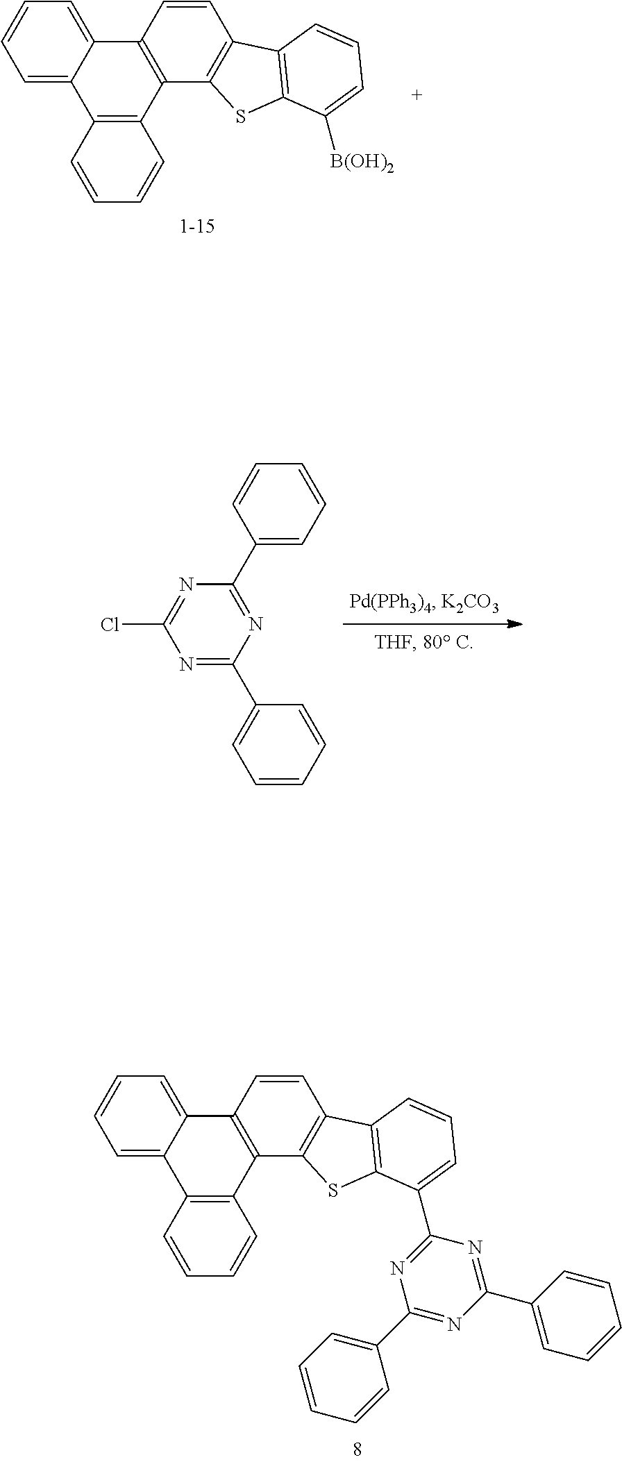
ClC1=NC(C2=CC=CC=C2)=NC(C2=CC=CC=C2)=N1.[1-15].C1=CC=C2C(=C1)C1=C(C3=C2C=CC=C3)C2=C(C=C1)C1=C(C([B(OH)2])=CC=C1)S2.C1=CC=C2C(=C1)C1=C(C3=C2C=CC=C3)C2=C(C=C1)C1=C(C(C3=NC(C4=CC=CC=C4)=NC(C4=CC=CC=C4)=N3)=CC=C1)S2
